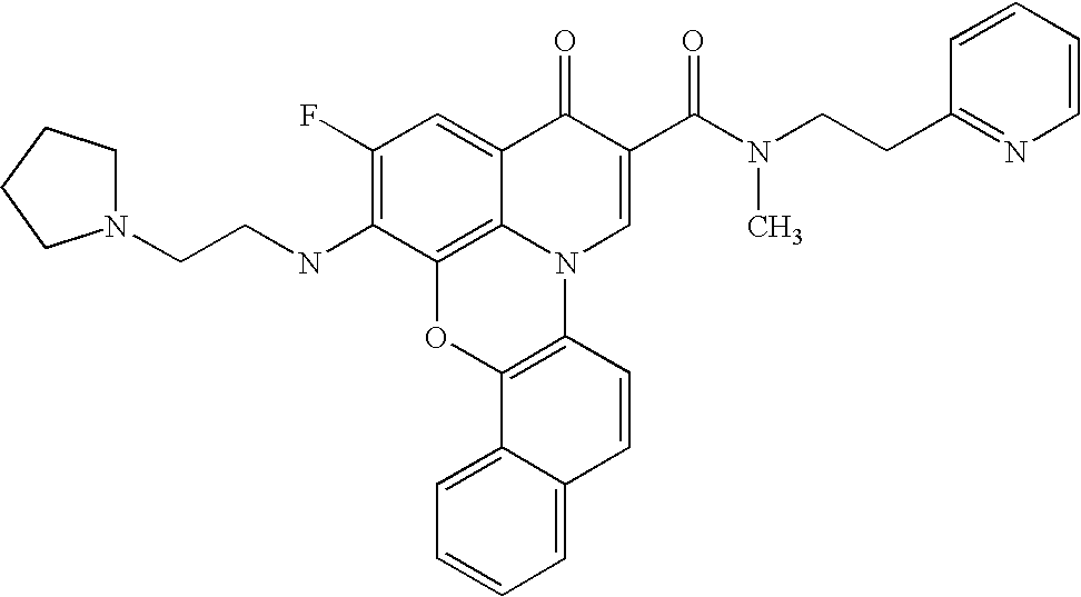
C1(F)=C(NCCN2CCCC2)C2=C3C(=C1)C(=O)C(C(N(C)CCC1=NC=CC=C1)=O)=CN3C1=C(O2)C2=CC=CC=C2C=C1
